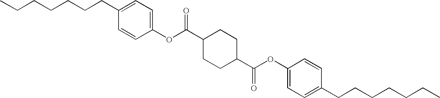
C(CCCCCC1=CC=C(OC(C2CCC(C(OC3=CC=C(CCCCCCC)C=C3)=O)CC2)=O)C=C1)C
